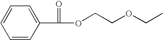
C1=CC(C(=O)OCCOCC)=CC=C1
